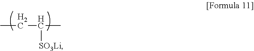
CCC(C)[SO3Li]
